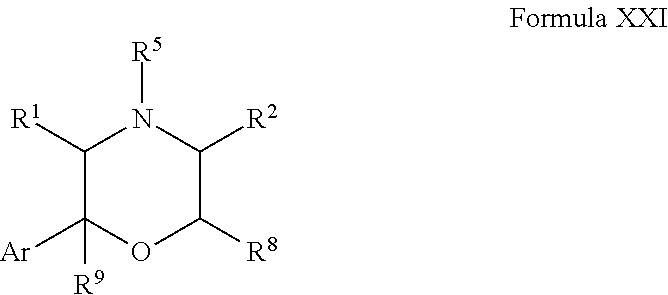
C1([R1])C([R9])([Ar])OC([R8])C([R2])N1[R5]
